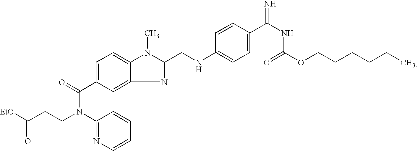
C1(N(CCC([EtO])=O)C(=O)C2=CC=C3C(=C2)N=C(CNC2=CC=C(C(NC(=O)OCCCCCC)=N)C=C2)N3C)=NC=CC=C1
